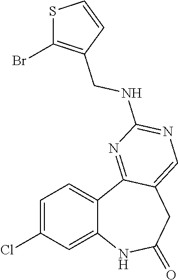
C12=CC(Cl)=CC=C1C1=NC(NCC3=C(Br)SC=C3)=NC=C1CC(=O)N2
